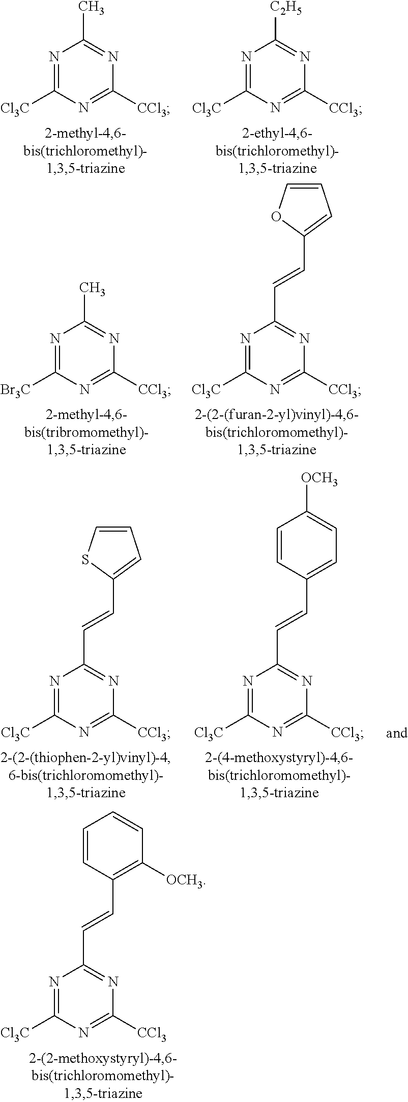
N1=C([Cl3C])N=C([CCl3])N=C1C=CC1=C([OCH3])C=CC=C1.N1=C([Cl3C])N=C([CCl3])N=C1C.N1=C([Cl3C])N=C([CCl3])N=C1[C2H5].N1=C([Br3C])N=C([CCl3])N=C1C.N1=C([Cl3C])N=C([CCl3])N=C1C=CC1=CC=CO1.N1=C([Cl3C])N=C([CCl3])N=C1C=CC1=CC=C([OCH3])C=C1.N1=C([Cl3C])N=C([CCl3])N=C1C=CC1=CC=CS1
